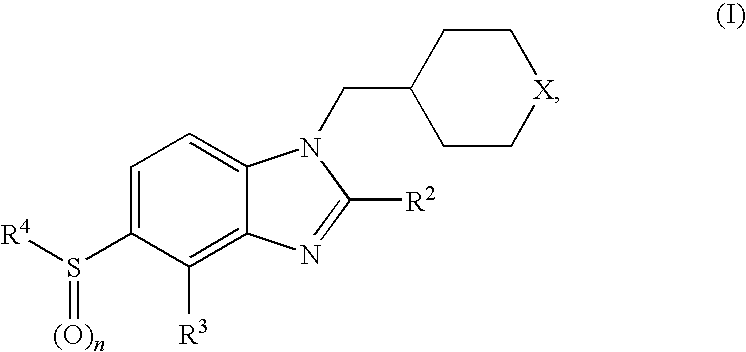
C1=C(S([R4])=[(O)n])C([R3])=C2C(=C1)N(CC1CC[X]CC1)C([R2])=N2
